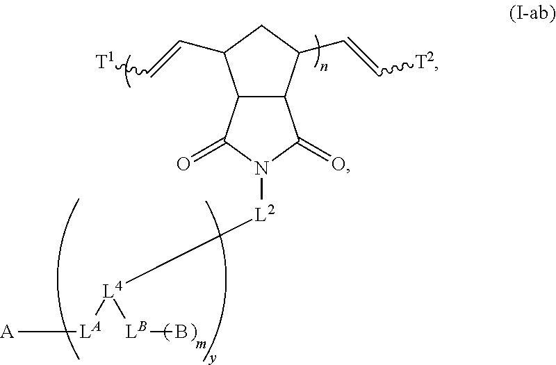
[L2]([L4]([LB]B)[LA][A])N1C(=O)C2C(C1=O)C(C=C[T2])CC2C=C[T1]
